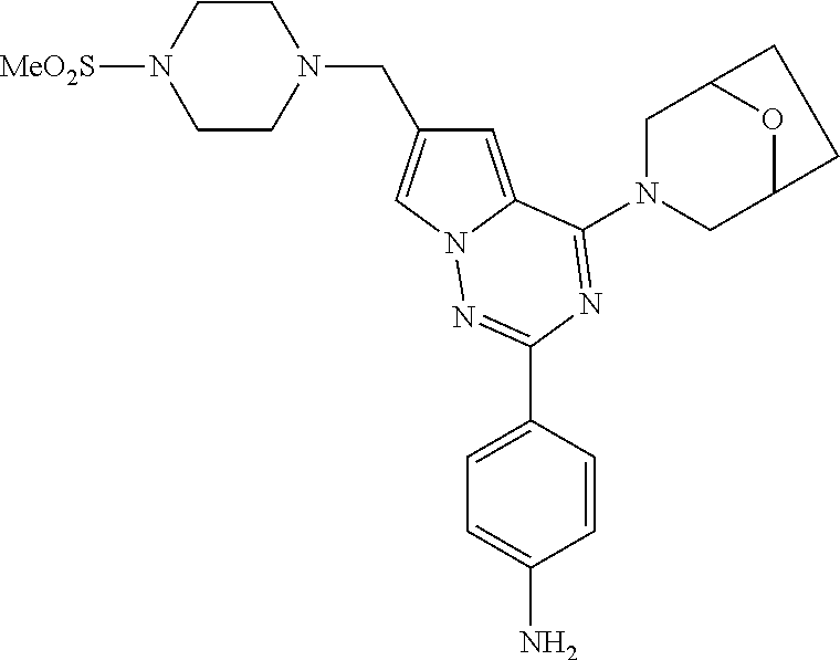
C1=C2N(C=C1CN1CCN([MeO2S])CC1)N=C(C1=CC=C(N)C=C1)N=C2N1CC2OC(C1)CC2
